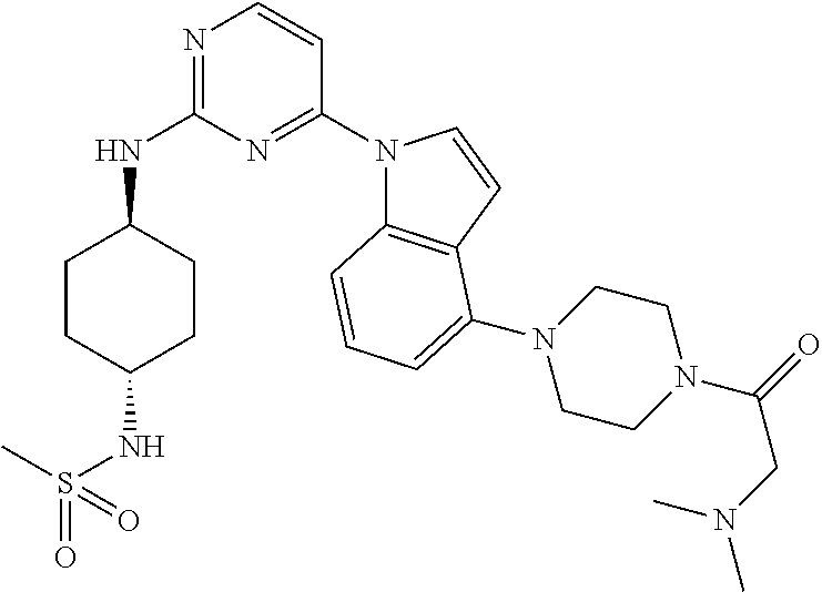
C1CC(NS(=O)(C)=O)CCC1NC1=NC=CC(N2C3=C(C=C2)C(N2CCN(C(=O)CN(C)C)CC2)=CC=C3)=N1
